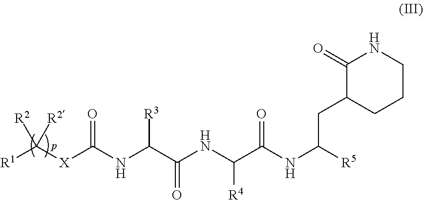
[R1]C([X]C(NC(C(NC(C(NC([R5])CC1CCCNC1=O)=O)[R4])=O)[R3])=O)([R2])[R2]
